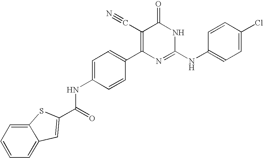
C1=CC(C2=C(C#N)C(=O)NC(NC3=CC=C(Cl)C=C3)=N2)=CC=C1NC(=O)C1=CC2=CC=CC=C2S1
